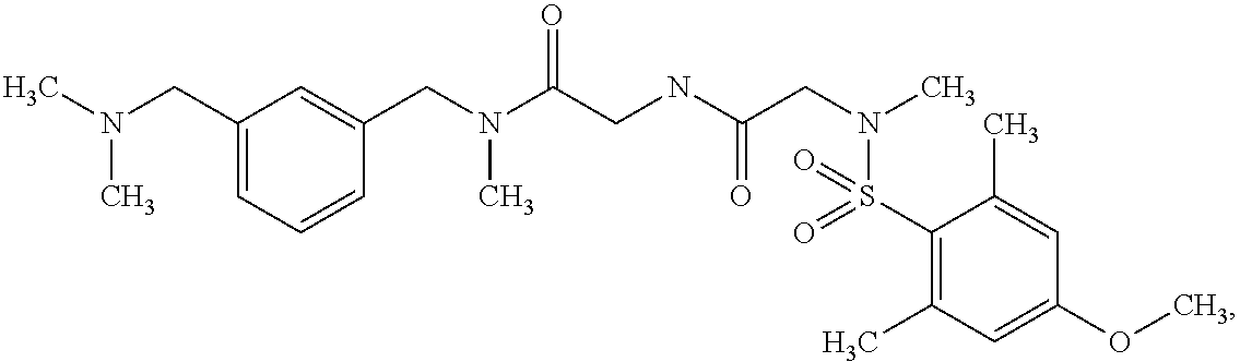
C1(CN(C(CNC(CN(C)S(=O)(C2=C(C)C=C(OC)C=C2C)=O)=O)=O)C)=CC(CN(C)C)=CC=C1
